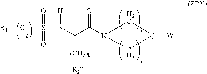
C(C([(CH2)k][R2])N([H])S(C[R1])(=O)=O)(=O)N1C[Q]([W])C1
